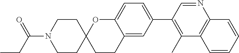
C1CN(C(CC)=O)CCC12CCC1=CC(C3=C(C)C4=C(N=C3)C=CC=C4)=CC=C1O2
